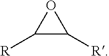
C1([R])C([R])O1
